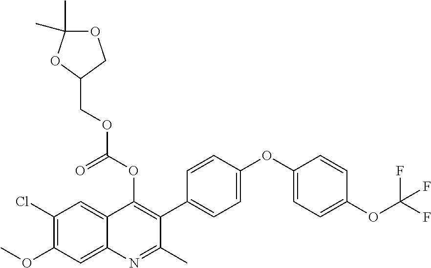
C1(Cl)=C(OC)C=C2C(=C1)C(OC(OCC1COC(C)(C)O1)=O)=C(C1=CC=C(OC3=CC=C(OC(F)(F)F)C=C3)C=C1)C(C)=N2
